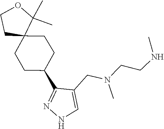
C(CN(C)CC1=CNN=C1C1CCC2(CCOC2(C)C)CC1)NC
